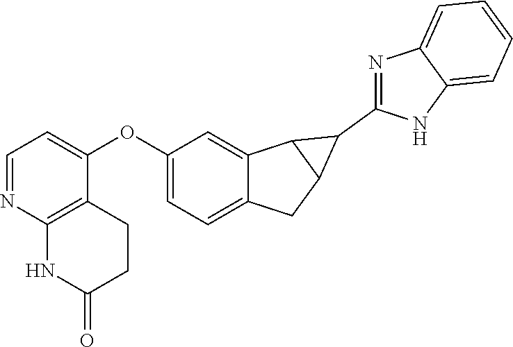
C1(OC2=CC=NC3=C2CCC(=O)N3)=CC=C2C(=C1)C1C(C2)C1C1=NC2=CC=CC=C2N1
